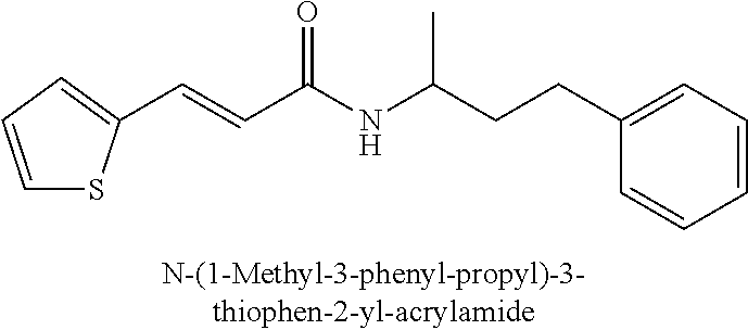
C1=C(CCC(NC(C=CC2=CC=CS2)=O)C)C=CC=C1
